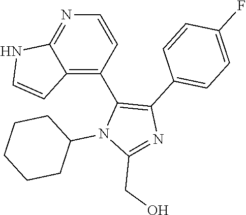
C12=NC=CC(C3=C(C4=CC=C(F)C=C4)N=C(CO)N3C3CCCCC3)=C1C=CN2
